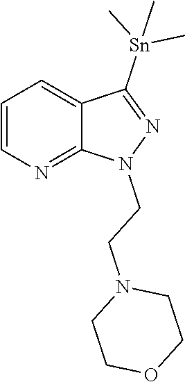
C1=CN=C2C(=C1)C([Sn](C)(C)C)=NN2CCN1CCOCC1
